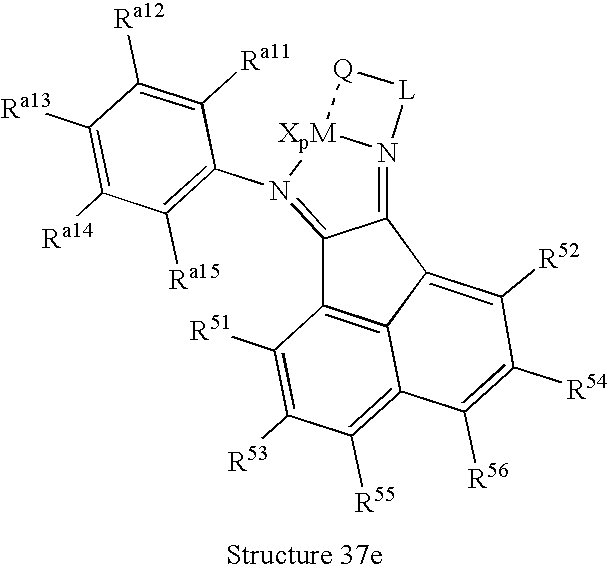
C12=C3C([R51])=C([R53])C([R55])=C1C([R56])=C([R54])C([R52])=C2C1=N2[XpM](N(C4=C([Ra15])C([Ra14])=C([Ra13])C([Ra12])=C4[Ra11])=C31)[Q][L]2
